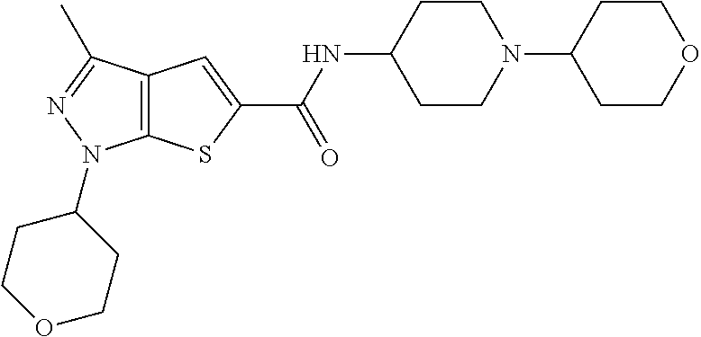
C12=C(C(C)=NN1C1CCOCC1)C=C(C(NC1CCN(C3CCOCC3)CC1)=O)S2
